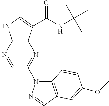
C1=NC2=C(N=C1N1C3=C(C=N1)C=C(OC)C=C3)C(C(NC(C)(C)C)=O)=CN2
